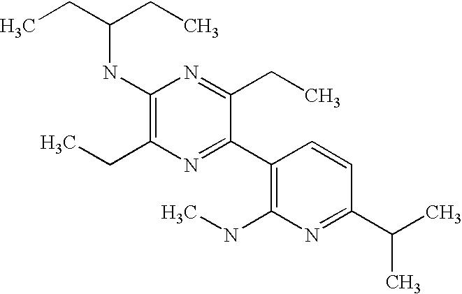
CCC(CC)NC1=C(CC)N=C(C2=C(NC)N=C(C(C)C)C=C2)C(CC)=N1
